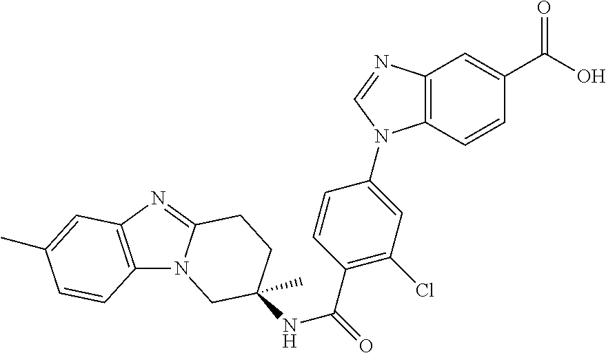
C12=C(N=C3N1CC(NC(=O)C1=C(Cl)C=C(N4C5=C(C=C(C(O)=O)C=C5)N=C4)C=C1)(C)CC3)C=C(C)C=C2
